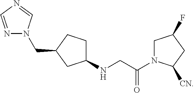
N1=CN=CN1CC1CCC(NCC(=O)N2CC(F)CC2[CN])C1
